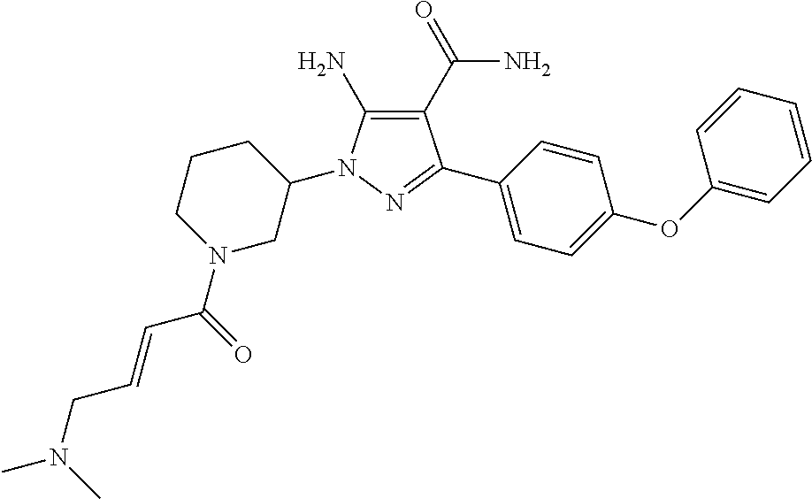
C1CCN(C(=O)C=CCN(C)C)CC1N1C(N)=C(C(=O)N)C(C2=CC=C(OC3=CC=CC=C3)C=C2)=N1
